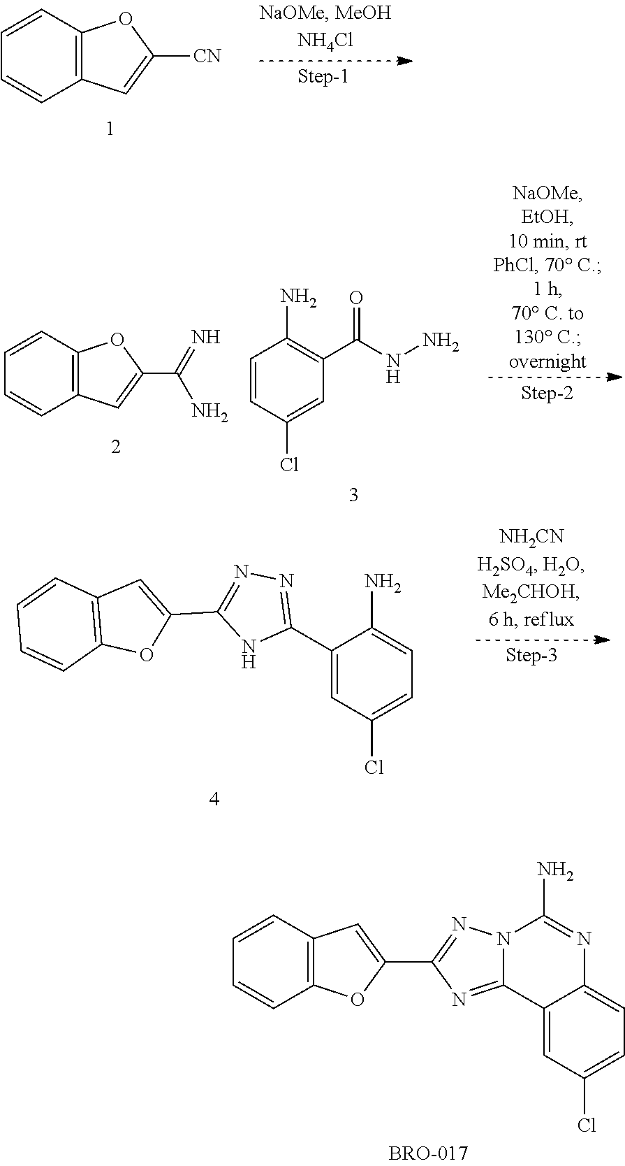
C12=C(C=C([CN])O1)C=CC=C2.C1=CC(Cl)=CC(C(=O)NN)=C1N.C12=C(C=C(C(N)=N)O1)C=CC=C2.C12=C(C=C(C3=NN=C(C4=CC(Cl)=CC=C4N)N3)O1)C=CC=C2.C12=C(OC(C3=NN4C(=N3)C3=CC(Cl)=CC=C3N=C4N)=C1)C=CC=C2
